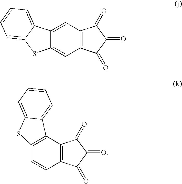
C12=CC3=C(C=C1SC1=CC=CC=C21)C(=O)C(=O)C3=O.C12=C(C3=C(C=C1)C(=O)C(=O)C3=O)C1=CC=CC=C1S2
